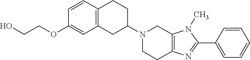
C12=C(CC(N3CCC4=C(C3)N(C)C(C3=CC=CC=C3)=N4)CC1)C=C(OCCO)C=C2
